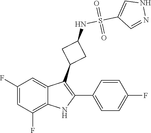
O=S(C1=CNN=C1)(=O)NC1CC(C2=C(C3=CC=C(F)C=C3)NC3=C(F)C=C(F)C=C23)C1
